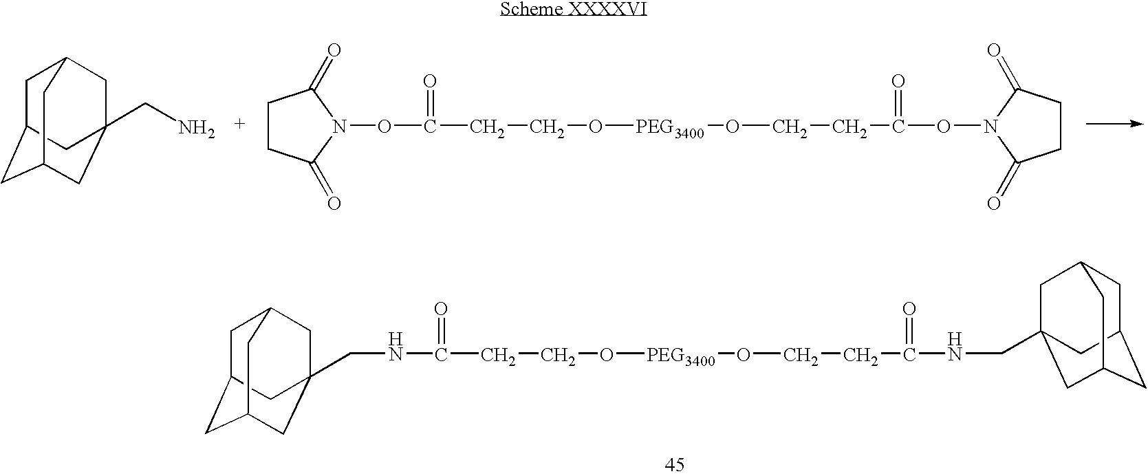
C1C2CC3CC(CN)(CC1C3)C2.C1CC(=O)N(OC(CCO[PEG3400]OCCC(ON2C(=O)CCC2=O)=O)=O)C1=O.C(CCO[PEG3400]OCCC(NCC12CC3CC(CC(C1)C3)C2)=O)(=O)NCC12CC3CC(CC(C1)C3)C2
